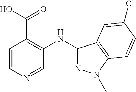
C1=CN=CC(NC2=NN(C)C3=C2C=C(Cl)C=C3)=C1C(O)=O
